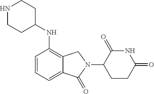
N1C(=O)C(N2CC3=C(NC4CCNCC4)C=CC=C3C2=O)CCC1=O
